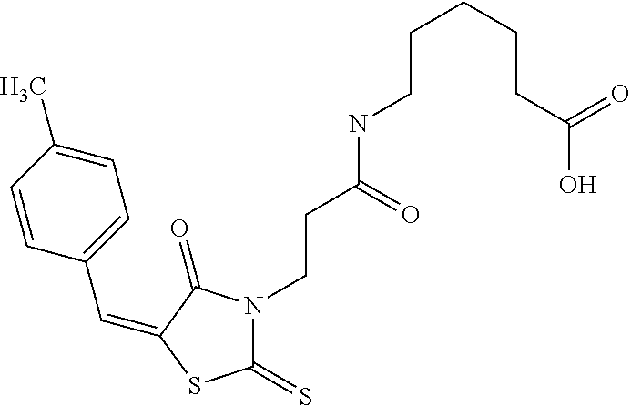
C(C1=CC=C(C)C=C1)=C1C(=O)N(CCC(NCCCCCC(O)=O)=O)C(=S)S1
